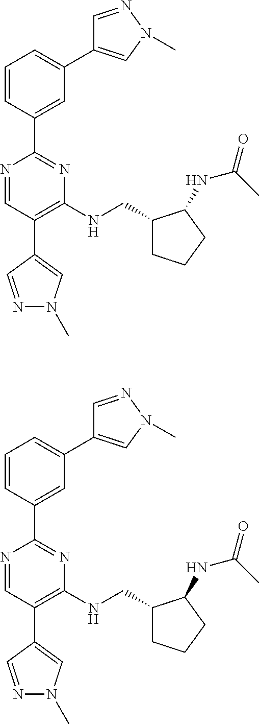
N1=CC(C2=CN(C)N=C2)=C(NCC2CCCC2NC(C)=O)N=C1C1=CC(C2=CN(C)N=C2)=CC=C1.N1=CC(C2=CN(C)N=C2)=C(NCC2CCCC2NC(C)=O)N=C1C1=CC(C2=CN(C)N=C2)=CC=C1
